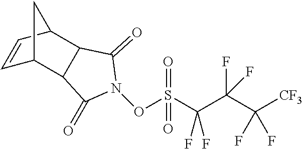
C1=CC2C3C(C1C2)C(=O)N(OS(C(C(C([CF3])(F)F)(F)F)(F)F)(=O)=O)C3=O
